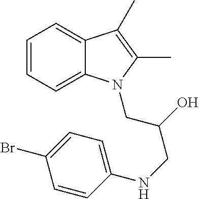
C1=CC=C2C(=C1)C(C)=C(C)N2CC(O)CNC1=CC=C(Br)C=C1
